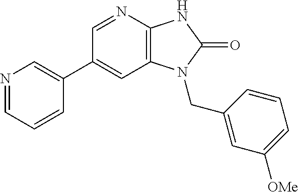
C1(C2=CN=CC=C2)=CC2=C(N=C1)NC(=O)N2CC1=CC([OMe])=CC=C1
